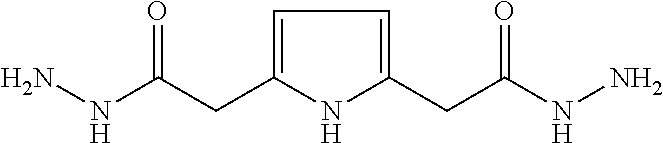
C1=C(CC(NN)=O)NC(CC(NN)=O)=C1
